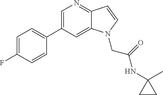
C1=C(C2=CC=C(F)C=C2)C=C2C(=N1)C=CN2CC(NC1(C)CC1)=O
